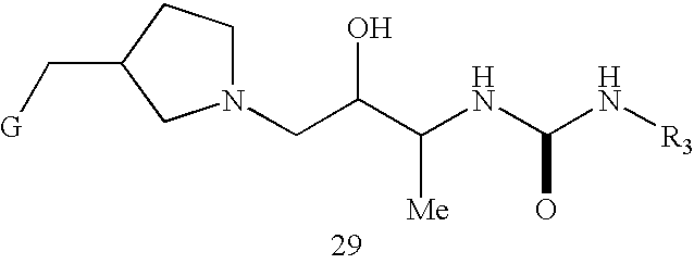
C(C(C(NC(N[R3])O)[Me])O)N1CCC(C[G])C1
